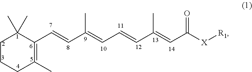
C1CCC(C)=C(C=CC(=CC=CC(=CC([X][R1])=O)C)C)C1(C)C
